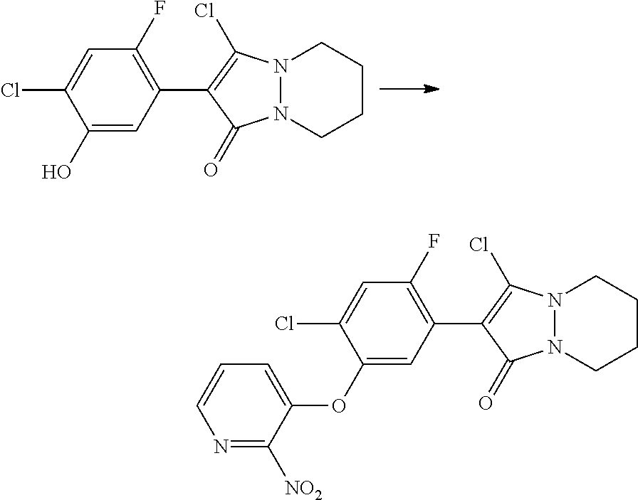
C1(O)=CC(C2=C(Cl)N3N(C2=O)CCCC3)=C(F)C=C1Cl.C1(OC2=CC=CN=C2[NO2])=CC(C2=C(Cl)N3N(C2=O)CCCC3)=C(F)C=C1Cl
